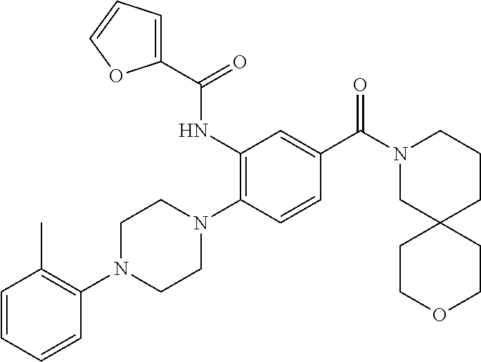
C1=CC=CC(N2CCN(C3=C(NC(C4=CC=CO4)=O)C=C(C(N4CC5(CCC4)CCOCC5)=O)C=C3)CC2)=C1C
